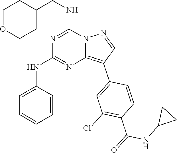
C1OCCC(CNC2=NC(NC3=CC=CC=C3)=NC3=C(C4=CC(Cl)=C(C(=O)NC5CC5)C=C4)C=NN23)C1
